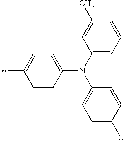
C1(C)=CC=C(N(C2=CC=C(C)C=C2)C2=CC=CC(C)=C2)C=C1
